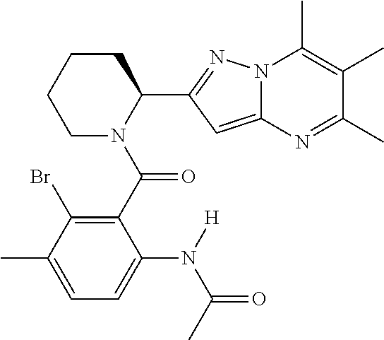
C1N(C(C2=C(Br)C(C)=CC=C2N([H])C(C)=O)=O)C(C2=NN3C(=C2)N=C(C)C(C)=C3C)CCC1
